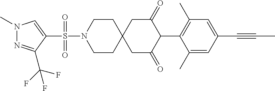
C1CN(S(=O)(=O)C2=CN(C)N=C2C(F)(F)F)CCC12CC(=O)C(C1=C(C)C=C(C#CC)C=C1C)C(=O)C2
